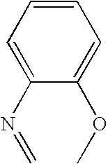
C1=CC=C(N=C)C(OC)=C1
